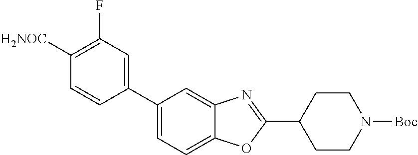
C1([H2NOC])=C(F)C=C(C2=CC=C3C(=C2)N=C(C2CCN([Boc])CC2)O3)C=C1
